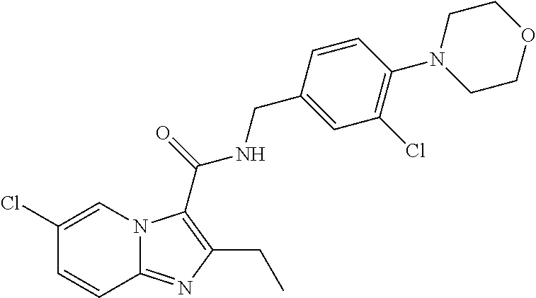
C1(Cl)=CN2C(=NC(CC)=C2C(=O)NCC2=CC(Cl)=C(N3CCOCC3)C=C2)C=C1
